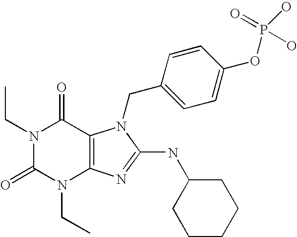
N1(CC)C(=O)N(CC)C2=C(C1=O)N(CC1=CC=C(OP(O)(O)=O)C=C1)C(NC1CCCCC1)=N2
